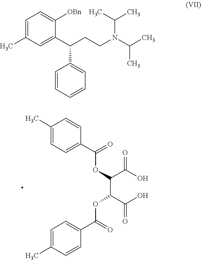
C1(C)=CC=C(C(OC(C(=O)O)C(C(O)=O)OC(=O)C2=CC=C(C)C=C2)=O)C=C1.C1=C(C)C=C(C(CCN(C(C)C)C(C)C)C2=CC=CC=C2)C([OBn])=C1
